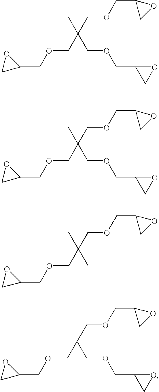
C1C(COCC(COCC2CO2)(COCC2OC2)CC)O1.C1C(COCC(COCC2CO2)(COCC2OC2)C)O1.C1C(COCC(COCC2CO2)(C)C)O1.C1C(COCC(COCC2CO2)COCC2OC2)O1
